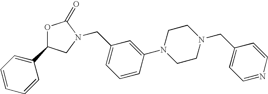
O1C(C2=CC=CC=C2)CN(CC2=CC=CC(N3CCN(CC4=CC=NC=C4)CC3)=C2)C1=O
